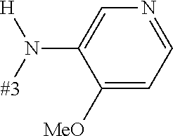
C1(N([#3])[H])=CN=CC=C1[MeO]
